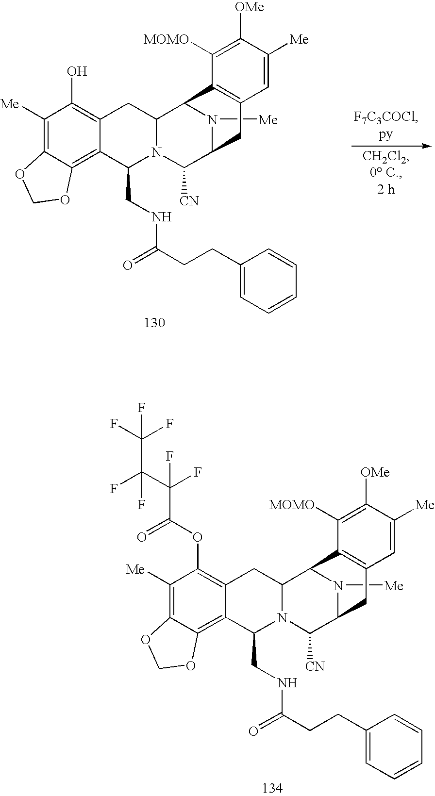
C1([Me])=C2C(=C3C(=C1O)CC1N(C([CN])C4N([Me])C1C1=C(C4)C=C([Me])C([OMe])=C1[MOMO])C3CNC(CCC1=CC=CC=C1)=O)OCO2.C1([Me])=C2C(=C3C(=C1OC(C(C(C(F)(F)F)(F)F)(F)F)=O)CC1N(C([CN])C4N([Me])C1C1=C(C4)C=C([Me])C([OMe])=C1[MOMO])C3CNC(CCC1=CC=CC=C1)=O)OCO2
